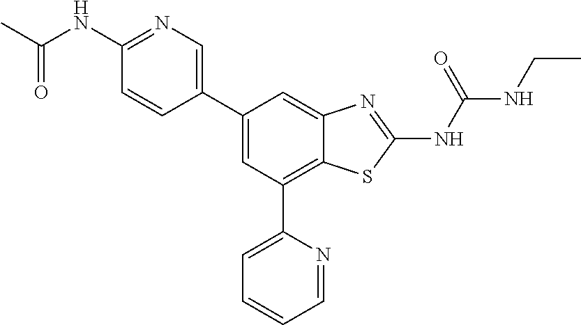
C1(C2=CN=C(NC(C)=O)C=C2)=CC(C2=CC=CC=N2)=C2C(=C1)N=C(NC(=O)NCC)S2
